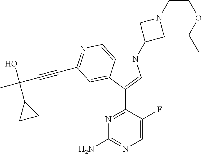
N1(C2CN(CCOCC)C2)C2=CN=C(C#CC(C)(O)C3CC3)C=C2C(C2=NC(N)=NC=C2F)=C1
